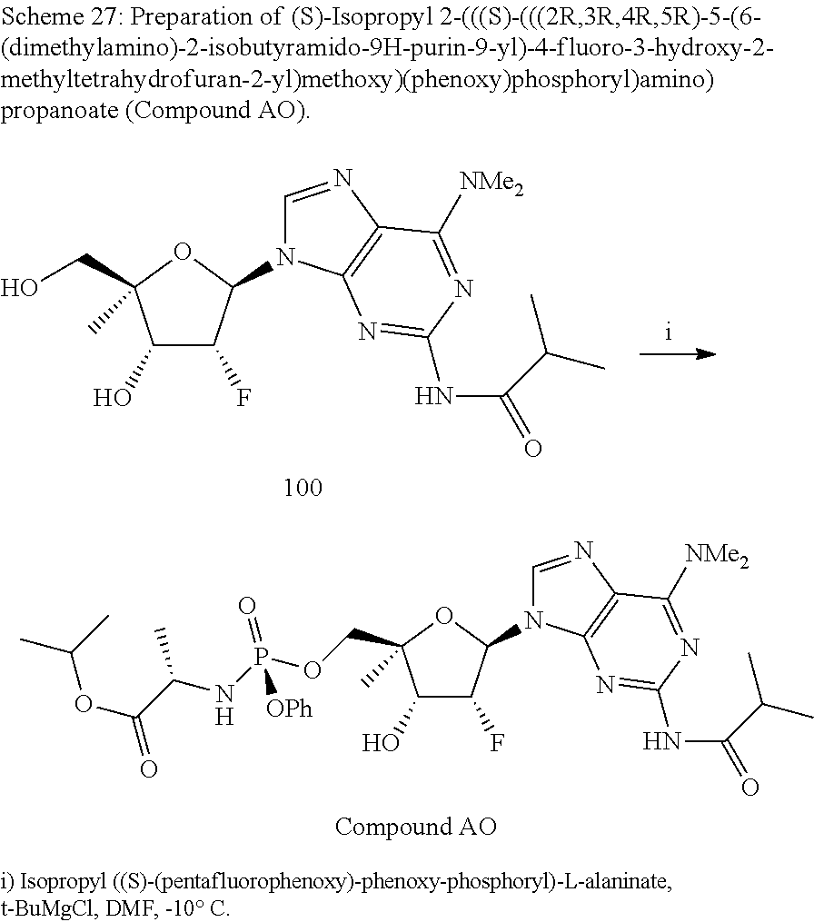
C1(O)C(F)C(N2C=NC3=C2N=C(NC(=O)C(C)C)N=C3[NMe2])OC1(CO)C.C1(O)C(F)C(N2C=NC3=C2N=C(NC(=O)C(C)C)N=C3[NMe2])OC1(COP(NC(C(=O)OC(C)C)C)(=O)[OPh])C
